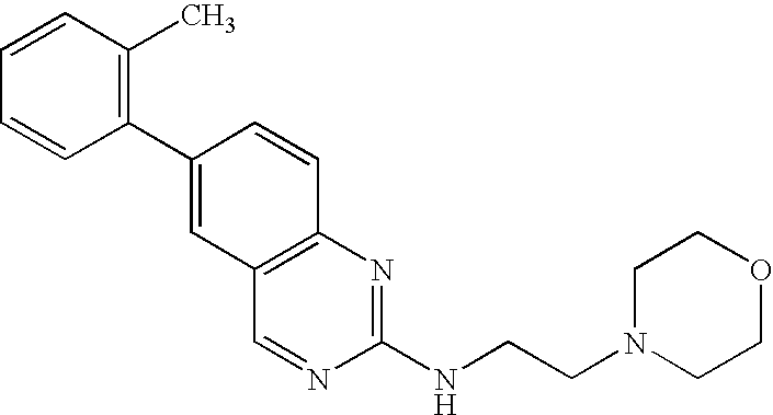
C1(C2=CC3=C(C=C2)N=C(NCCN2CCOCC2)N=C3)=C(C)C=CC=C1
